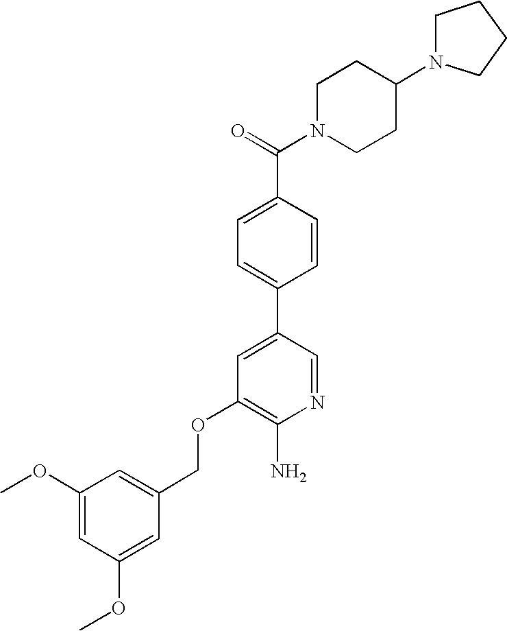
C(OC1=C(N)N=CC(C2=CC=C(C(=O)N3CCC(N4CCCC4)CC3)C=C2)=C1)C1=CC(OC)=CC(OC)=C1
